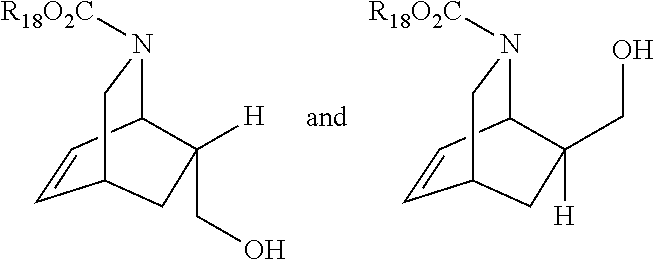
C1=CC2N([R18O2C])CC1CC2([H])CO.C1=CC2N([R18O2C])CC1CC2(CO)[H]
